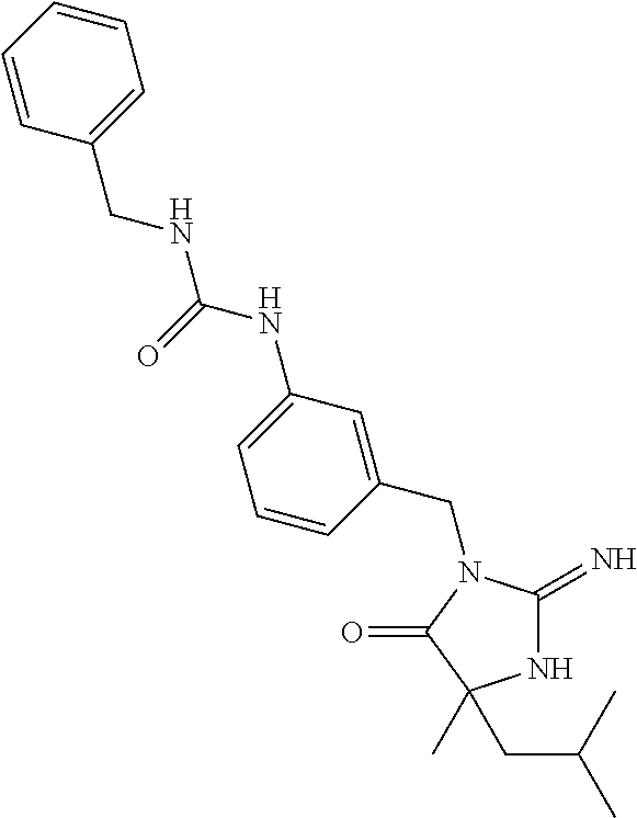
N1C(=N)N(CC2=CC(NC(NCC3=CC=CC=C3)=O)=CC=C2)C(=O)C1(C)CC(C)C
